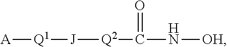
[A][Q1][J][Q2]C(N[OH])=O
